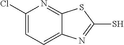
C1(Cl)=CC=C2C(=N1)SC(S)=N2
